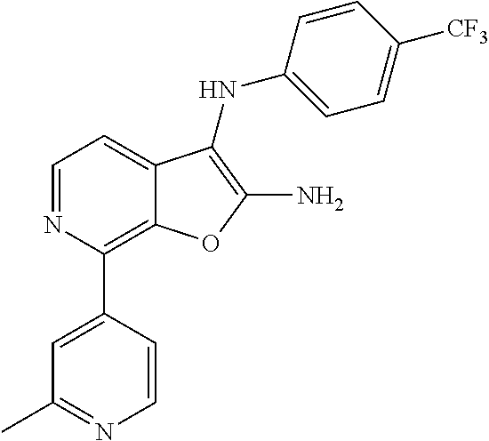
C1=NC(C2=CC(C)=NC=C2)=C2C(=C1)C(NC1=CC=C([CF3])C=C1)=C(N)O2
